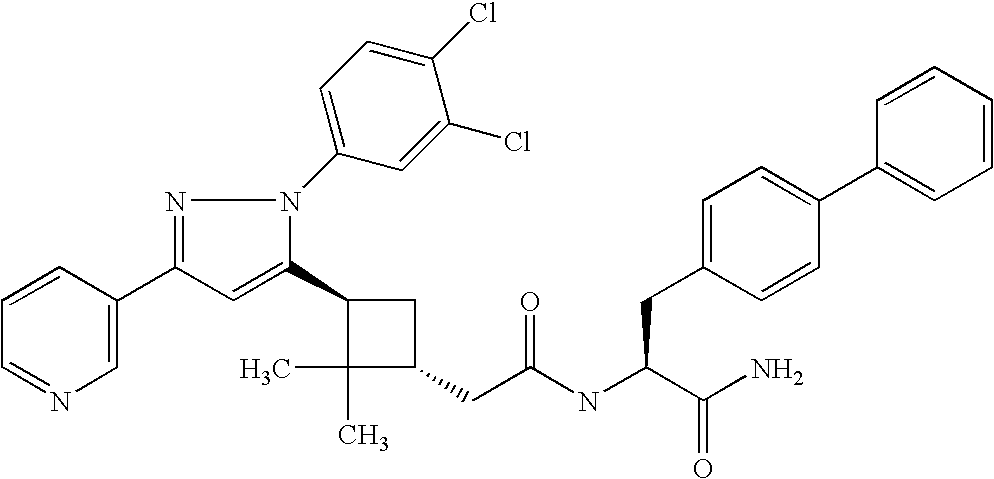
C1(CC(=O)NC(CC2=CC=C(C3=CC=CC=C3)C=C2)C(N)=O)CC(C2=CC(C3=CN=CC=C3)=NN2C2=CC=C(Cl)C(Cl)=C2)C1(C)C
